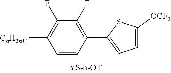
[CnH2n+1]C1=C(F)C(F)=C(C2=CC=C([OCF3])S2)C=C1
